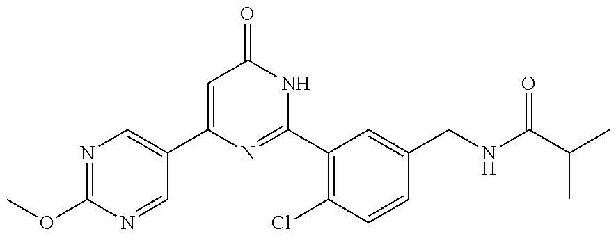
C1(C2=CN=C(OC)N=C2)=CC(=O)NC(C2=C(Cl)C=CC(CNC(C(C)C)=O)=C2)=N1
